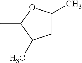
CC1OC(C)CC1C
